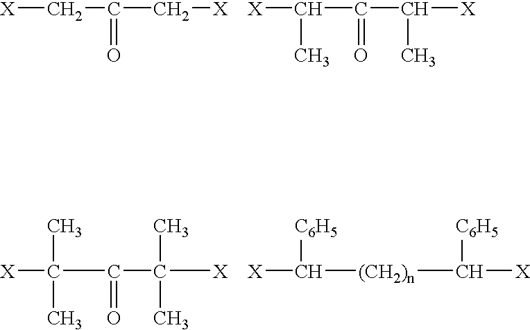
[X]CC(C[X])=O.[X]C(C(C([X])C)=O)C.[X]C(C(C([X])(C)C)=O)(C)C.[X]C([(CH2)n]C([X])[C6H5])[C6H5]
